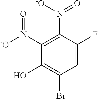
C1=C(F)C(N([-O])=O)=C(N(=O)[-O])C(O)=C1Br
